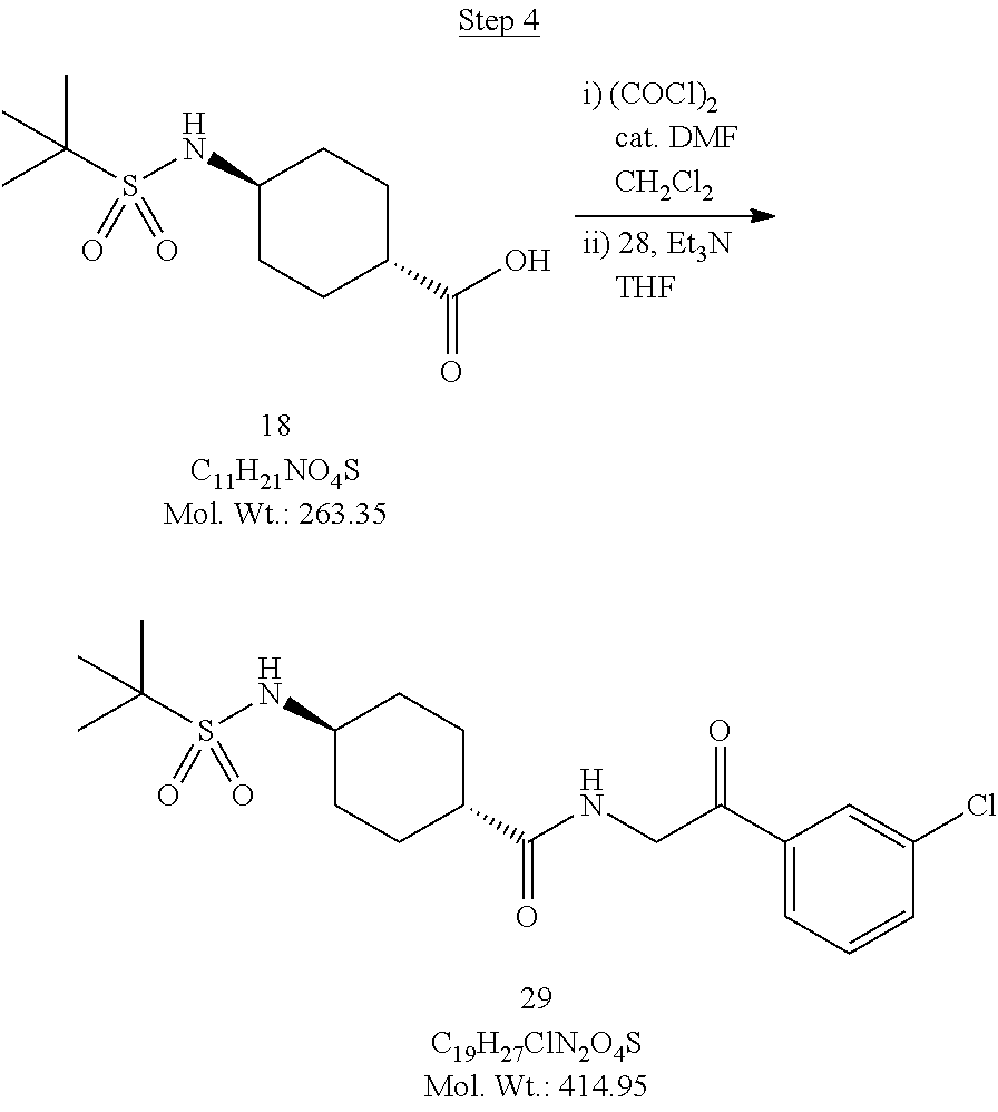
CC(S(NC1CCC(C(O)=O)CC1)(=O)=O)(C)C.CC(S(NC1CCC(C(NCC(C2=CC=CC(Cl)=C2)=O)=O)CC1)(=O)=O)(C)C
